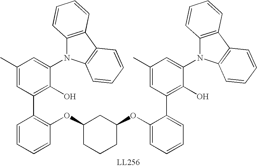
C1(N2C3=C(C4=C2C=CC=C4)C=CC=C3)=CC(C)=CC(C2=C(OC3CCCC(OC4=CC=CC=C4C4=C(O)C(N5C6=C(C7=C5C=CC=C7)C=CC=C6)=CC(C)=C4)C3)C=CC=C2)=C1O
